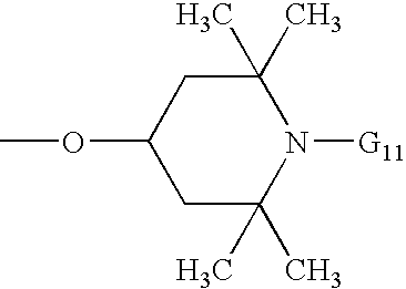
COC1CC(C)(C)N([G11])C(C)(C)C1
